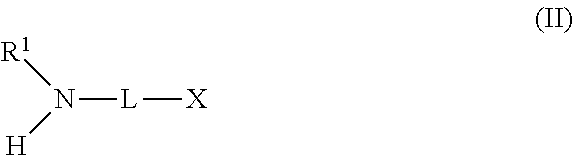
N([L][X])([R1])[H]
